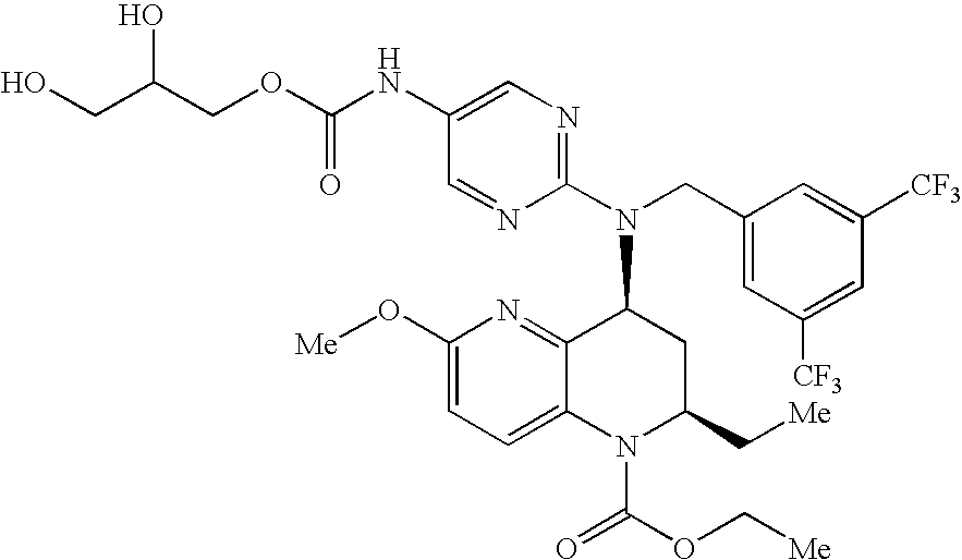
C1(NC(OCC(CO)O)=O)=CN=C(N(CC2=CC([CF3])=CC([CF3])=C2)C2C3=NC(O[Me])=CC=C3N(C(=O)OC[Me])C(C[Me])C2)N=C1
